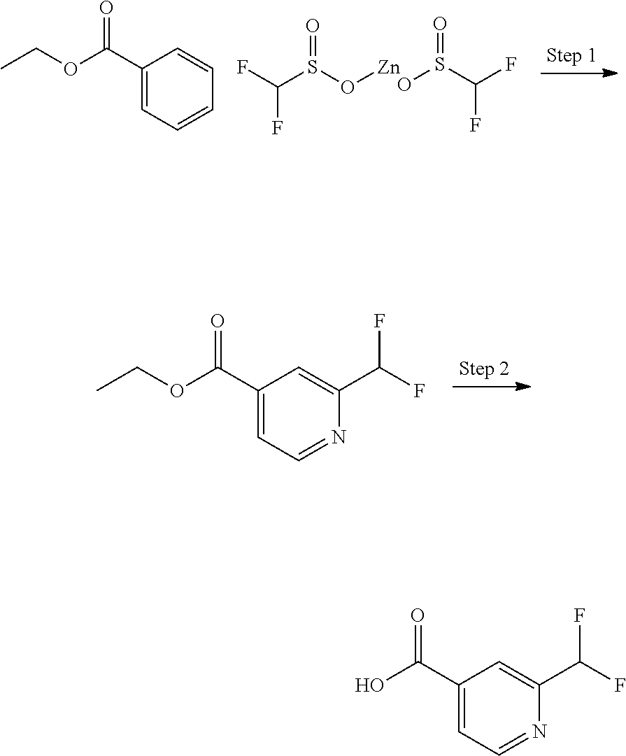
FC(S(O[Zn])=O)F.OS(C(F)F)=O.C1(C(OCC)=O)=CC=CC=C1.C1(C(OCC)=O)=CC=NC(C(F)F)=C1.C1(C(O)=O)=CC=NC(C(F)F)=C1
